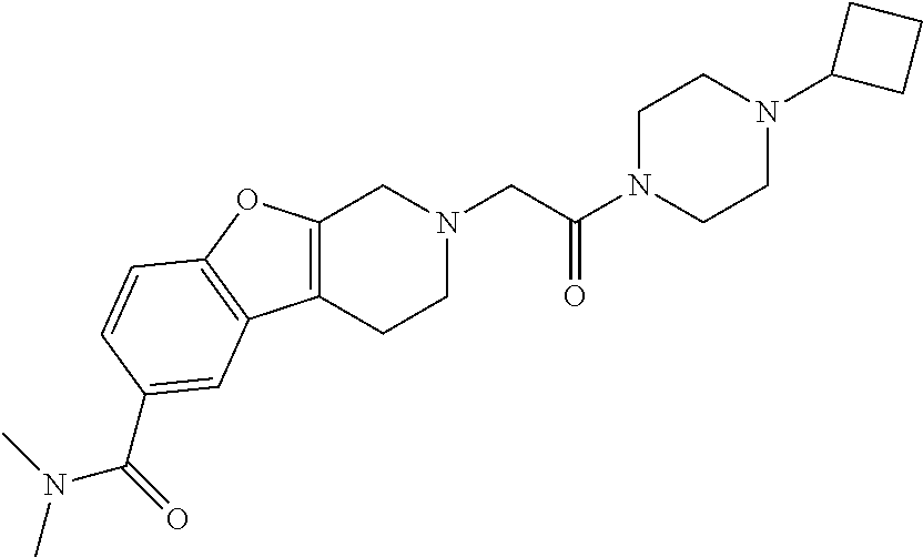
C1N(C(CN2CC3=C(CC2)C2=C(O3)C=CC(C(=O)N(C)C)=C2)=O)CCN(C2CCC2)C1
